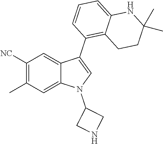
C1([NC])=C(C)C=C2C(=C1)C(C1=C3C(=CC=C1)NC(C)(C)CC3)=CN2C1CNC1
